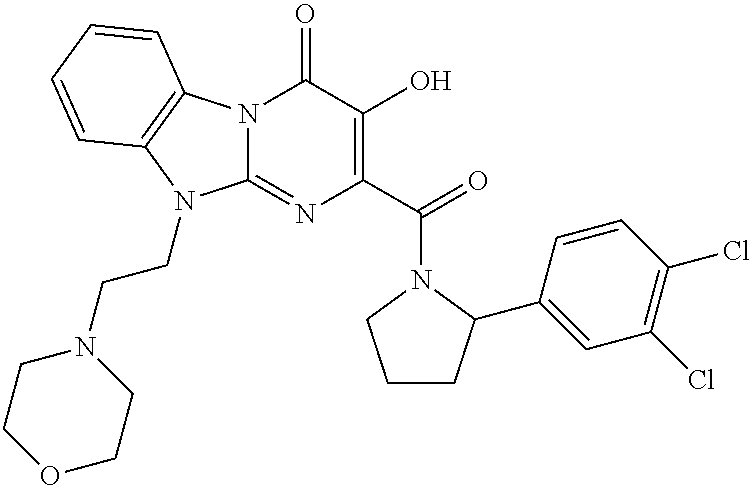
N12C(=NC(C(=O)N3CCCC3C3=CC(Cl)=C(Cl)C=C3)=C(O)C1=O)N(CCN1CCOCC1)C1=C2C=CC=C1
